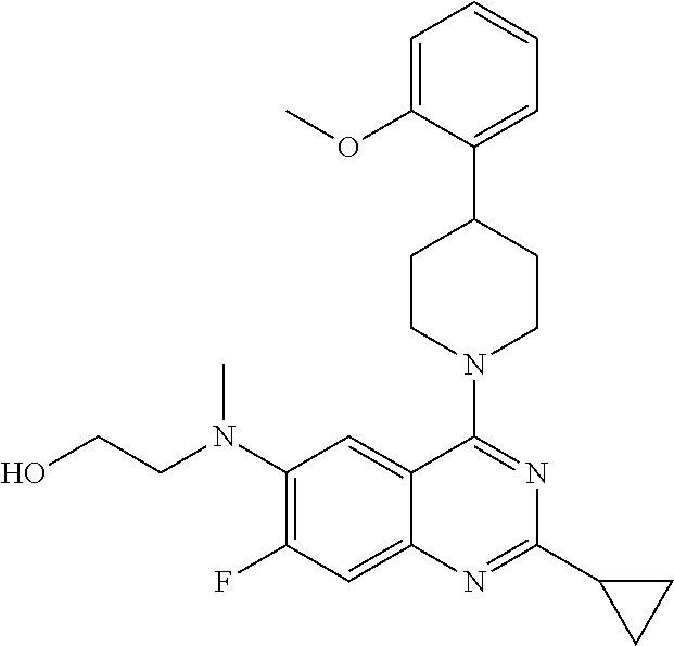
C1(N(CCO)C)=C(F)C=C2C(=C1)C(N1CCC(C3=CC=CC=C3OC)CC1)=NC(C1CC1)=N2
